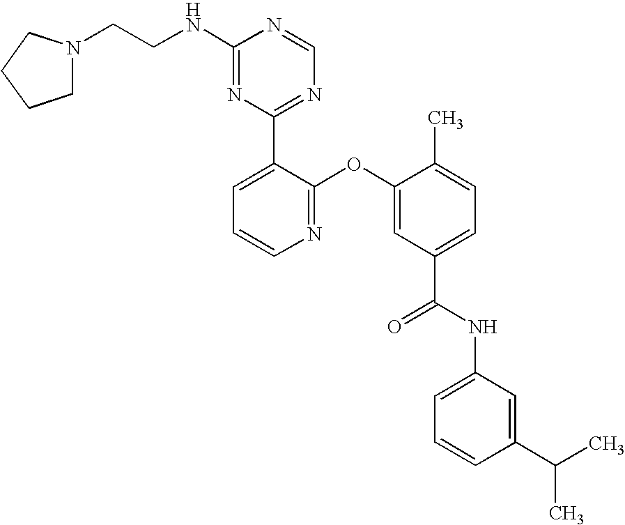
C1(C2=NC=NC(NCCN3CCCC3)=N2)=CC=CN=C1OC1=CC(C(NC2=CC=CC(C(C)C)=C2)=O)=CC=C1C
